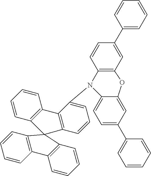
C1(C2=CC3=C(C=C2)N(C2=CC=CC4=C2C2=C(C=CC=C2)C42C4=C(C=CC=C4)C4=C2C=CC=C4)C2=CC=C(C4=CC=CC=C4)C=C2O3)=CC=CC=C1
